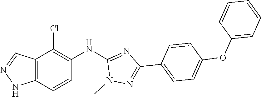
N1(C)N=C(C2=CC=C(OC3=CC=CC=C3)C=C2)N=C1NC1=C(Cl)C2=C(NN=C2)C=C1
